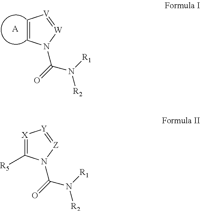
C1=CN(C(=O)N([R1])[R2])[W]=[V]1.[A].[X]1=C([R5])N(C(=O)N([R1])[R2])[Z]=[Y]1
